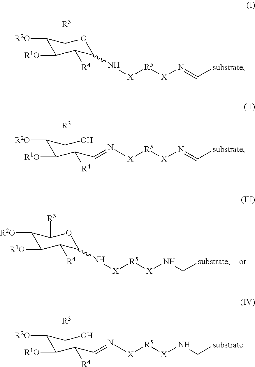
C1([R2O])C([R1O])C([R4])C(N[X][R5][X]NC[substrate])OC1[R3].C1([R2O])C([R1O])C([R4])C(N[X][R5][X]N=C[substrate])OC1[R3].C(C(C([R4])C=N[X][R5][X]N=C[substrate])[R1O])(C(O)[R3])[R2O].C(C(C([R4])C=N[X][R5][X]NC[substrate])[R1O])(C(O)[R3])[R2O]
